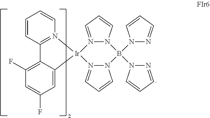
C12=N(C=CC=C1)[Ir]1(C3=CC(F)=CC(F)=C23)N2=CC=CN2B(N2N=CC=C2)(N2N=CC=C2)N2N1=CC=C2
